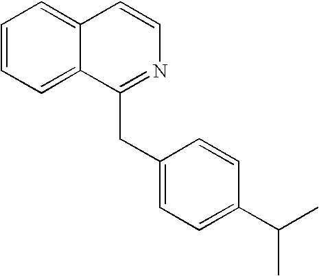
C1=CC=C2C(=C1)C=CN=C2CC1=CC=C(C(C)C)C=C1
